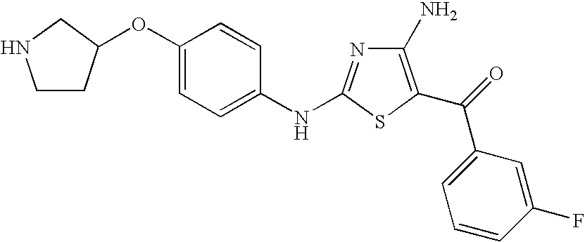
C1(N)=C(C(=O)C2=CC=CC(F)=C2)SC(NC2=CC=C(OC3CCNC3)C=C2)=N1
